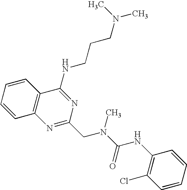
C1=CC2=C(C=C1)C(NCCCN(C)C)=NC(CN(C(=O)NC1=C(Cl)C=CC=C1)C)=N2
